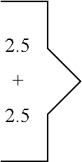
[2.5].[2.5].CCCCCCC
